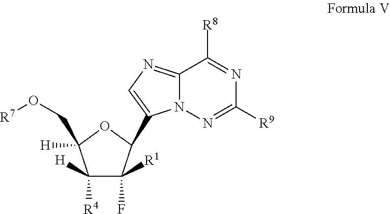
C1([R1])(F)C([H])([R4])C([H])(CO[R7])OC1C1=CN=C2N1N=C([R9])N=C2[R8]
